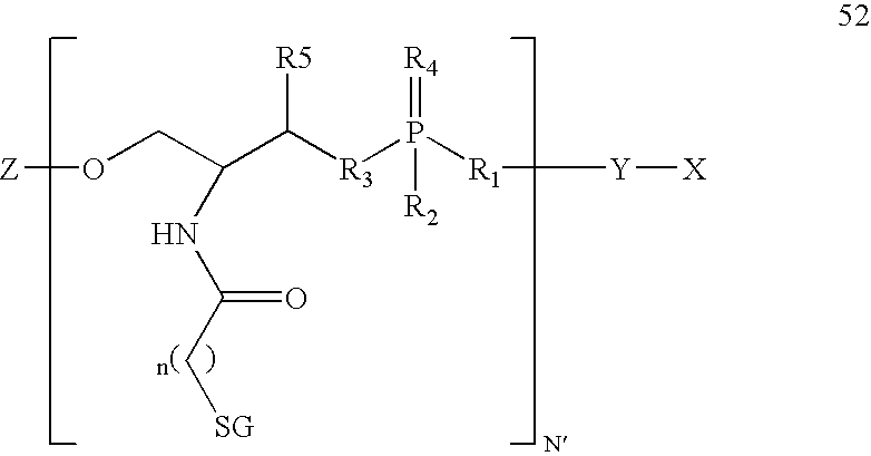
[Z]OCC(C([R3]P(=[R4])([R1][Y][X])[R2])[R5])NC(=O)C[SG]
